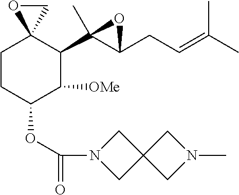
C1CC(OC(=O)N2CC3(C2)CN(C)C3)C([OMe])C(C2(C)C(CC=C(C)C)O2)C12OC2
